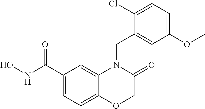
C1(C(NO)=O)=CC=C2C(=C1)N(CC1=CC(OC)=CC=C1Cl)C(=O)CO2
